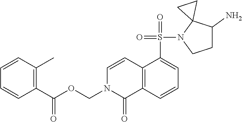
C1(S(=O)(=O)N2CCC(N)C23CC3)=CC=CC2=C1C=CN(COC(C1=C(C)C=CC=C1)=O)C2=O
